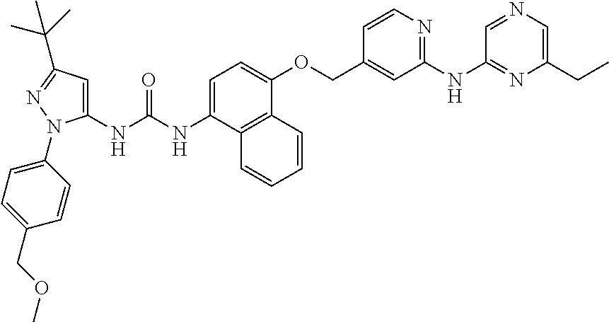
C1=C(NC(NC2=CC(C(C)(C)C)=NN2C2=CC=C(COC)C=C2)=O)C2=C(C(OCC3=CC(NC4=NC(CC)=CN=C4)=NC=C3)=C1)C=CC=C2
